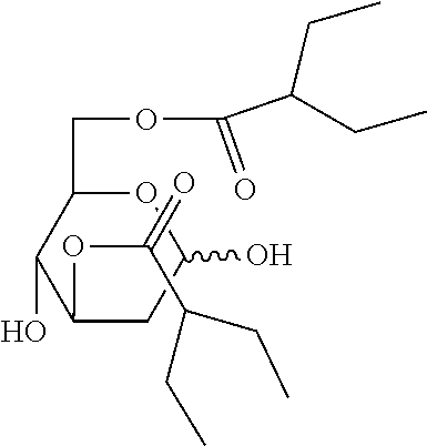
C(C(OCC1C(O)C(OC(C(CC)CC)=O)CC(O)O1)=O)(CC)CC
